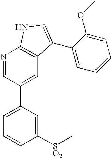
C1([SO2]C)=CC(C2=CC3=C(N=C2)NC=C3C2=CC=CC=C2OC)=CC=C1
